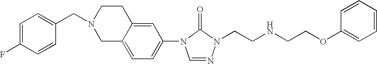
C1=C(F)C=CC(CN2CC3=CC=C(N4C=NN(CCNCCOC5=CC=CC=C5)C4=O)C=C3CC2)=C1
